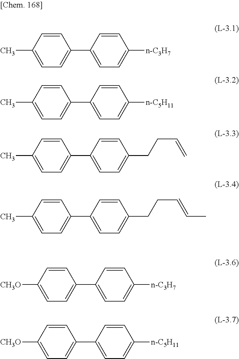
CC1=CC=C(C2=CC=C([n-C3H7])C=C2)C=C1.CC1=CC=C(C2=CC=C([n-C5H11])C=C2)C=C1.CC1=CC=C(C2=CC=C(CCC=C)C=C2)C=C1.CC1=CC=C(C2=CC=C(CCC=CC)C=C2)C=C1.[CH3O]C1=CC=C(C2=CC=C([n-C5H11])C=C2)C=C1.[CH3O]C1=CC=C(C2=CC=C([n-C3H7])C=C2)C=C1
